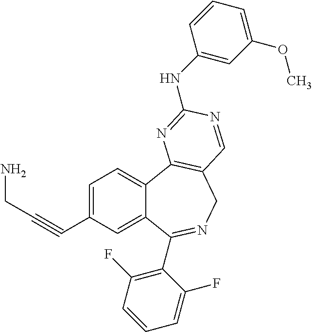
C1=C(C#CCN)C=C2C(=C1)C1=C(CN=C2C2=C(F)C=CC=C2F)C=NC(NC2=CC(OC)=CC=C2)=N1
